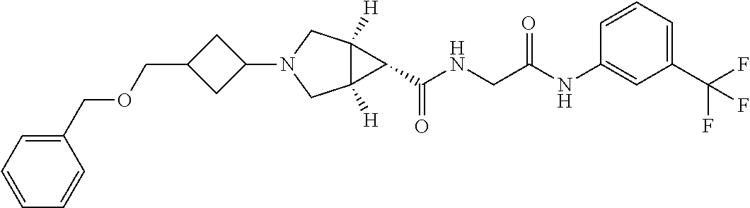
C1(N2CC3([H])C([H])(C2)C3C(NCC(=O)NC2=CC(C(F)(F)F)=CC=C2)=O)CC(COCC2=CC=CC=C2)C1
